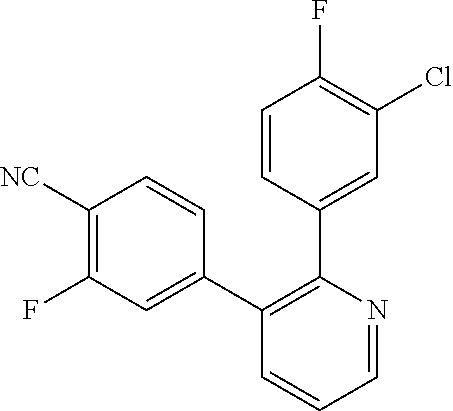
C1([NC])=C(F)C=C(C2=C(C3=CC(Cl)=C(F)C=C3)N=CC=C2)C=C1
